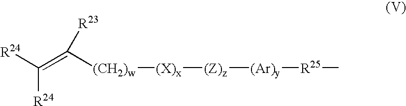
C(=C([(CH2)w][(X)x][(Z)z][(Ar)y][R25]C)[R23])([R24])[R24]
